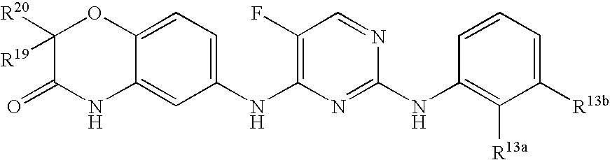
C1(F)=C(NC2=CC=C3C(=C2)NC(=O)C([R20])([R19])O3)N=C(NC2=C([R13a])C([R13b])=CC=C2)N=C1
